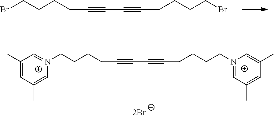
BrCCCCC#CC#CCCCCBr.[N+]1(CCCCC#CC#CCCCC[N+]2=CC(C)=CC(C)=C2)=CC(C)=CC(C)=C1
